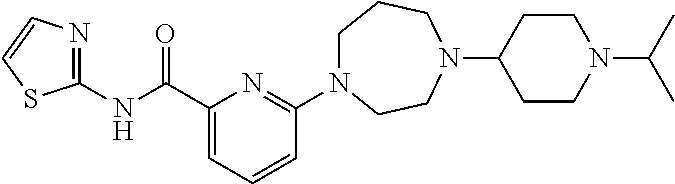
C1N(C2=NC(C(NC3=NC=CS3)=O)=CC=C2)CCN(C2CCN(C(C)C)CC2)CC1
